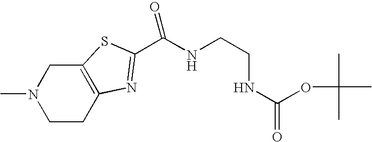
CN1CCC2=C(C1)SC(C(NCCNC(=O)OC(C)(C)C)=O)=N2
